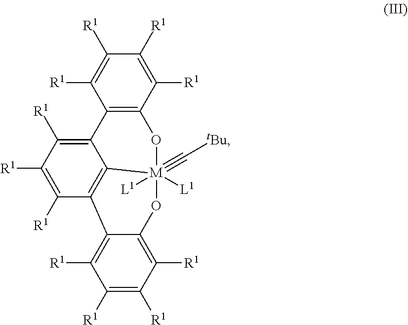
C12=C(C([R1])=C([R1])C([R1])=C1[R1])O[M]1([L1])(#C[tBu])([L1])C3=C(C([R1])=C([R1])C([R1])=C23)C2=C([R1])C([R1])=C([R1])C([R1])=C2O1
